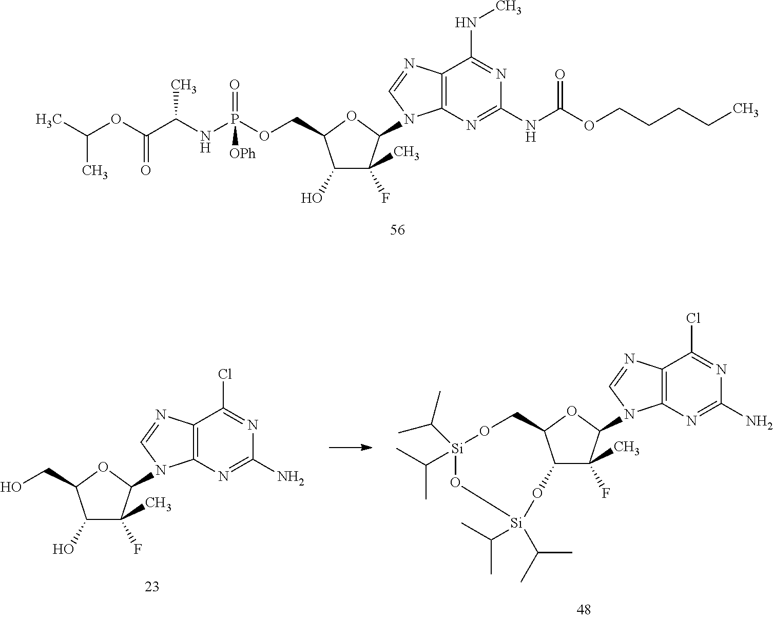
C12=C(N=C(NC(OCCCCC)=O)N=C1NC)N(C1C(C)(F)C(O)C(COP(NC(C(OC(C)C)=O)C)(=O)[OPh])O1)C=N2.C12=C(N=C(N)N=C1Cl)N(C1C(C)(F)C3C(O1)CO[Si](C(C)C)(C(C)C)O[Si](C(C)C)(C(C)C)O3)C=N2.C12=C(N=C(N)N=C1Cl)N(C1C(C)(F)C(O)C(CO)O1)C=N2
